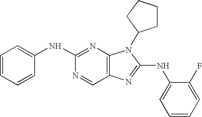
C1(NC2=NC3=C(C=N2)N=C(NC2=CC=CC=C2F)N3C2CCCC2)=CC=CC=C1
